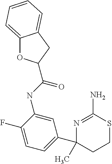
C12=CC=CC=C1CC(C(NC1=CC(C3(C)N=C(N)SCC3)=CC=C1F)=O)O2
